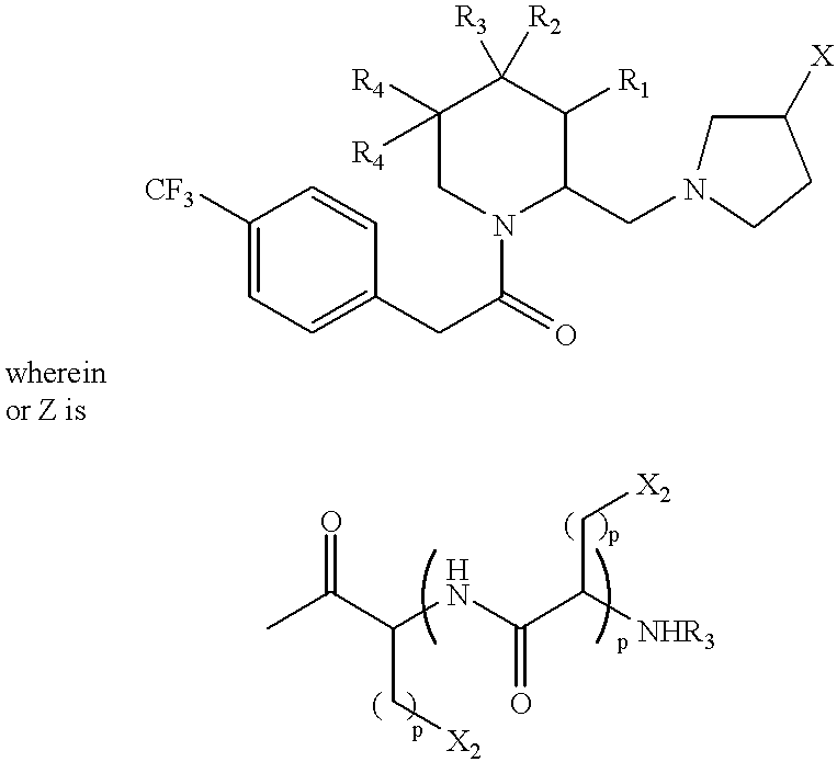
C1([CF3])=CC=C(CC(=O)N2C(CN3CC([X])CC3)C([R1])C([R3])([R2])C([R4])([R4])C2)C=C1.CC(C(NC(C([NHR3])C[X2])=O)C[X2])=O
